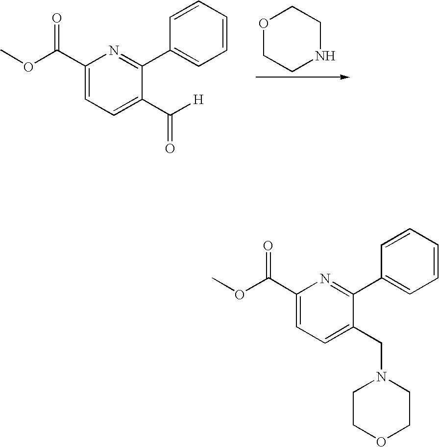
O1CCNCC1.C1(C(OC)=O)=CC=C(C([H])=O)C(C2=CC=CC=C2)=N1.C1(C(OC)=O)=CC=C(CN2CCOCC2)C(C2=CC=CC=C2)=N1
